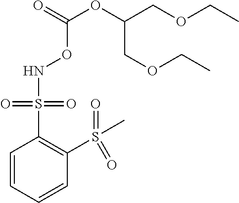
C1=CC=CC(S(=O)(=O)C)=C1S(=O)(=O)NOC(OC(COCC)COCC)=O
